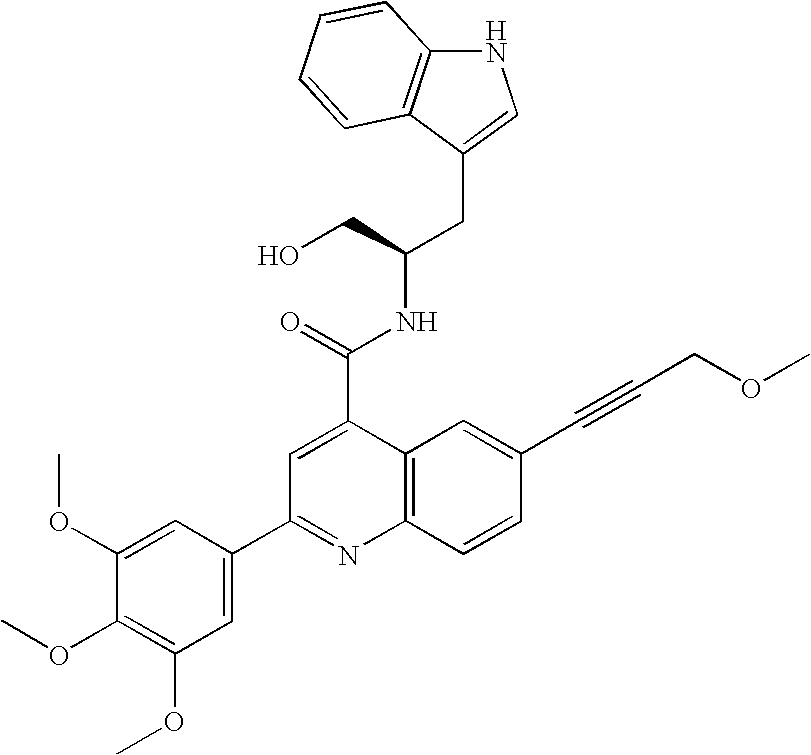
C12=C(C(CC(CO)NC(=O)C3=CC(C4=CC(OC)=C(OC)C(OC)=C4)=NC4=C3C=C(C#CCOC)C=C4)=CN1)C=CC=C2
